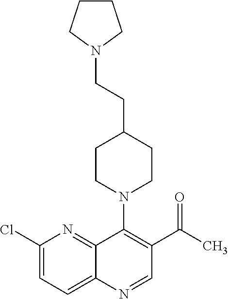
C1(Cl)=CC=C2C(=N1)C(N1CCC(CCN3CCCC3)CC1)=C(C(=O)C)C=N2
